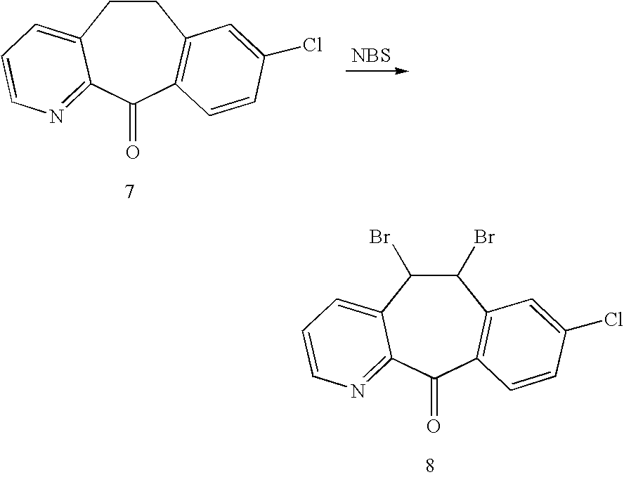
C1CC2=CC=CN=C2C(=O)C2=C1C=C(Cl)C=C2.[NBS].C1(Br)C(Br)C2=CC=CN=C2C(=O)C2=C1C=C(Cl)C=C2
